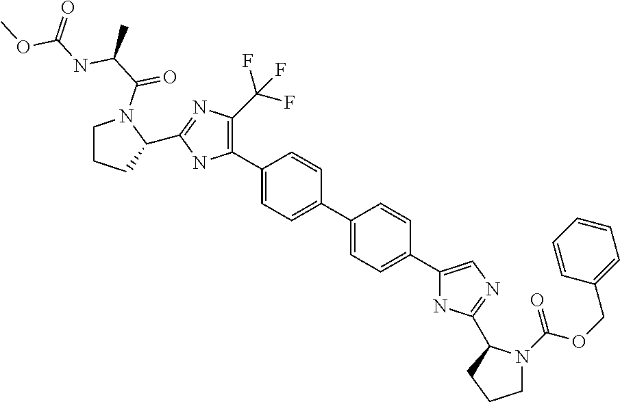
C1(C2=C(C(F)(F)F)N=C(C3CCCN3C(C(C)NC(OC)=O)=O)N2)=CC=C(C2=CC=C(C3=CN=C(C4N(C(OCC5=CC=CC=C5)=O)CCC4)N3)C=C2)C=C1
